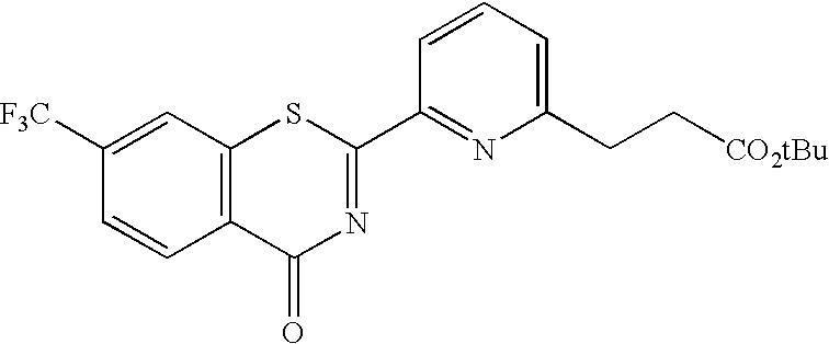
C1([F3C])=CC2=C(C=C1)C(=O)N=C(C1=NC(CC[CO2tBu])=CC=C1)S2
